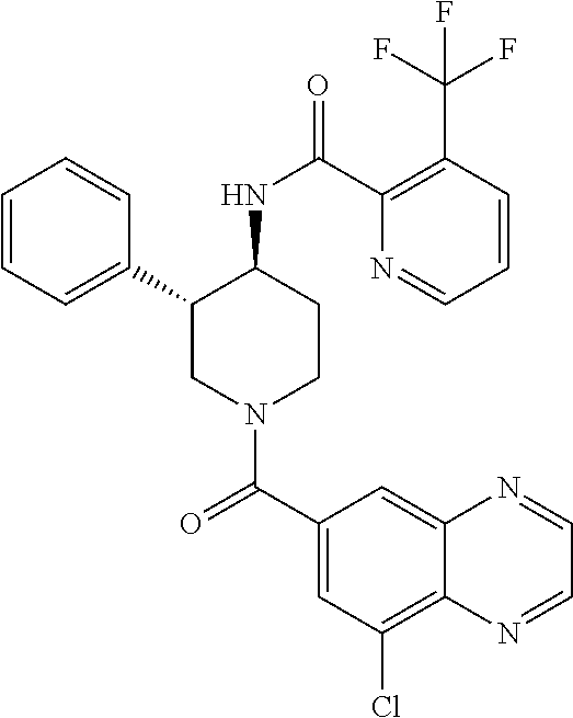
C1=CC=C(C2CN(C(C3=CC(Cl)=C4C(=C3)N=CC=N4)=O)CCC2NC(=O)C2=C(C(F)(F)F)C=CC=N2)C=C1
